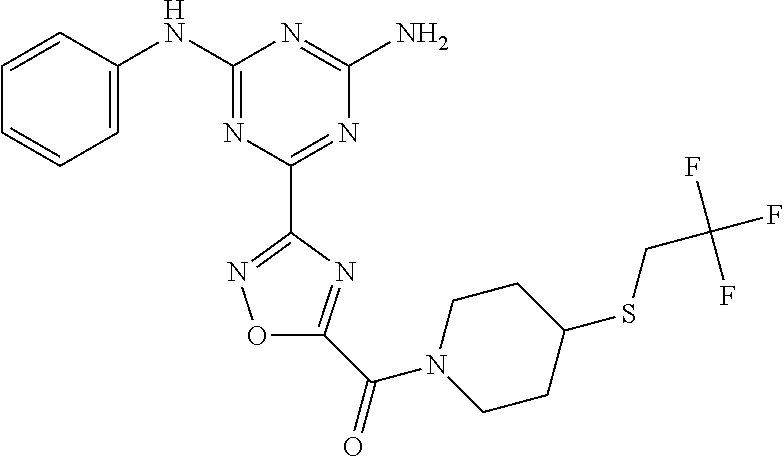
C1=CC(NC2=NC(C3=NOC(C(N4CCC(SCC(F)(F)F)CC4)=O)=N3)=NC(N)=N2)=CC=C1
